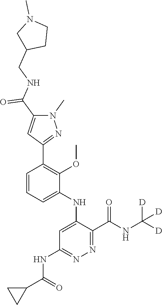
C1=C(NC2=CC(NC(C3CC3)=O)=NN=C2C(NC([D])([D])[D])=O)C(OC)=C(C2=NN(C)C(C(NCC3CCN(C)C3)=O)=C2)C=C1
